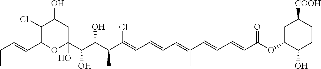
C(C1OC(C(C(C(C(=CC=CC=C(C=CC=CC(OC2C(O)CCC([COOH])C2)=O)C)Cl)C)O)O)(O)CC(O)C1Cl)=CCC
